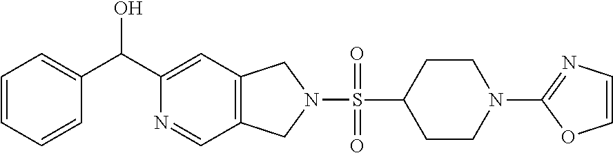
C1=C(C(C2=CC3=C(C=N2)CN(S(=O)(C2CCN(C4=NC=CO4)CC2)=O)C3)O)C=CC=C1
